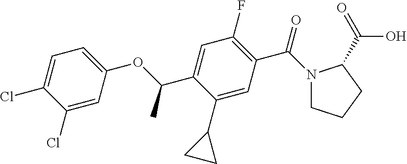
C1(Cl)=CC(OC(C2=CC(F)=C(C(=O)N3CCCC3C(=O)O)C=C2C2CC2)C)=CC=C1Cl
